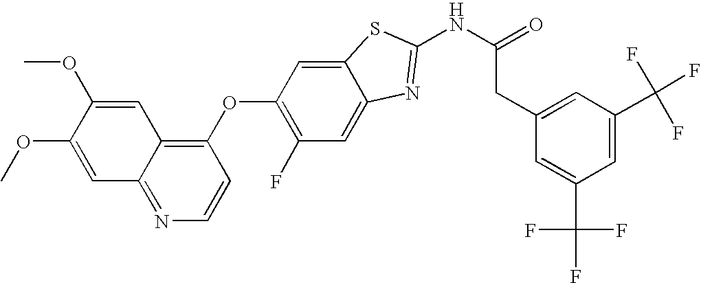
C1(OC2=C(F)C=C3C(=C2)SC(NC(=O)CC2=CC(C(F)(F)F)=CC(C(F)(F)F)=C2)=N3)=C2C(=NC=C1)C=C(OC)C(OC)=C2
